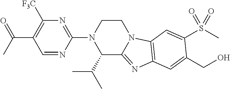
C1=NC(N2C(C(C)C)C3=NC4=C(N3CC2)C=C(S(C)(=O)=O)C(CO)=C4)=NC([F3C])=C1C(C)=O
